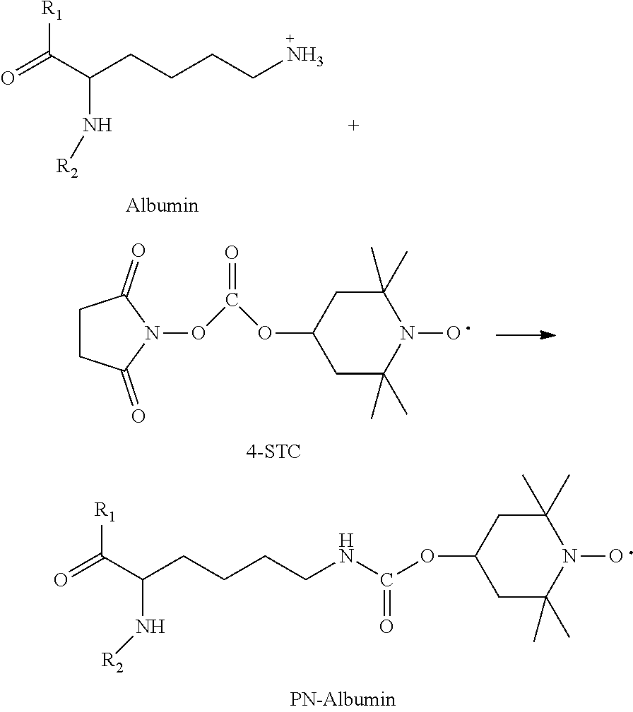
[R1]C(C(CCCCNC(OC1CC(C)(C)N(O)C(C)(C)C1)=O)N[R2])=O.[R1]C(C(CCCCN)N[R2])=O.C1CC(=O)N(OC(OC2CC(C)(C)N(O)C(C)(C)C2)=O)C1=O
